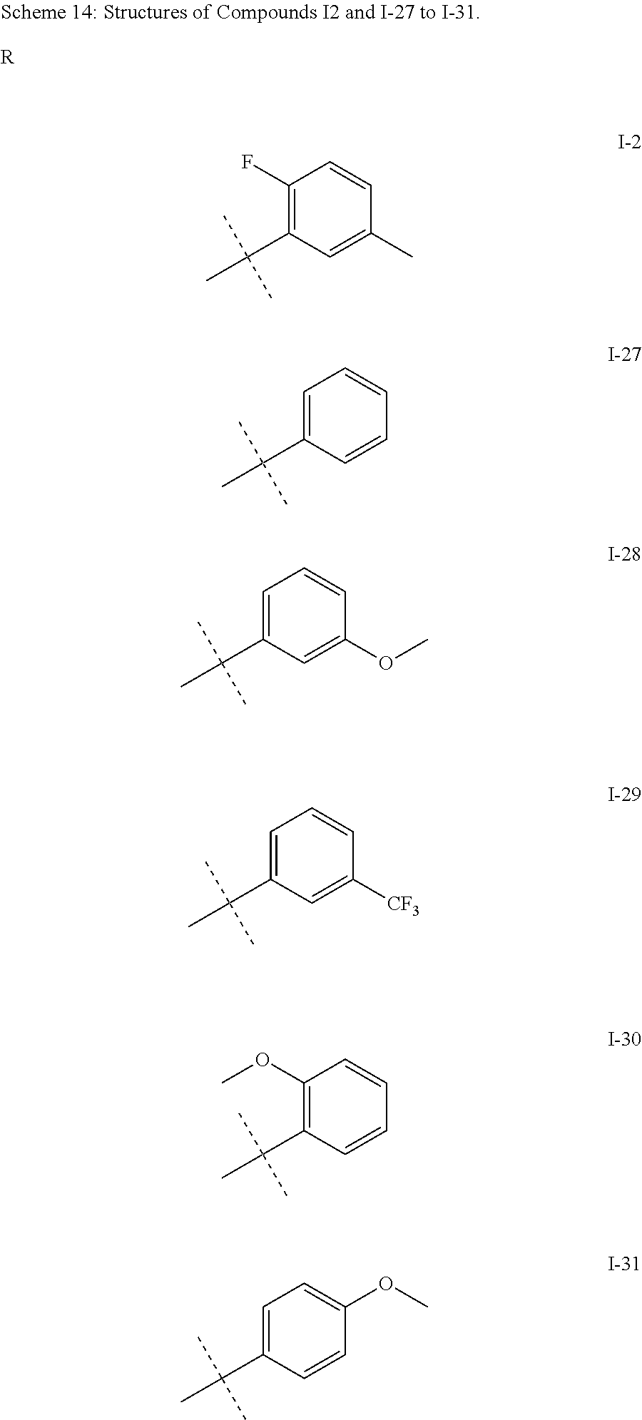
C1(C(C)(C)C)=C(F)C=CC(C)=C1.C1(C(C)(C)C)=CC=CC=C1.C1(C(C)(C)C)=CC=CC(OC)=C1.C1(C(C)(C)C)=CC=CC([CF3])=C1.[R].C1(C(C)(C)C)=C(OC)C=CC=C1.C1(C(C)(C)C)=CC=C(OC)C=C1
